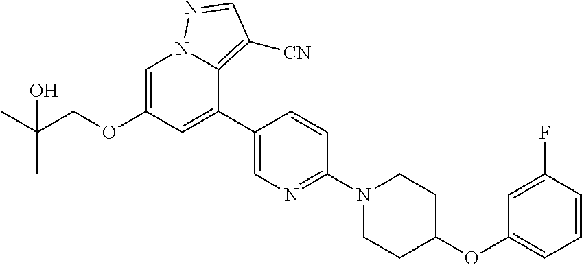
C1=C(F)C=CC=C1OC1CCN(C2=NC=C(C3=CC(OCC(C)(O)C)=CN4C3=C([CN])C=N4)C=C2)CC1
